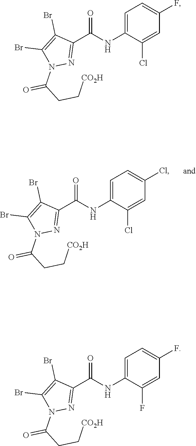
C1=C(NC(C2=NN(C(CC[CO2H])=O)C(Br)=C2Br)=O)C(Cl)=CC(Cl)=C1.C1=C(NC(C2=NN(C(CC[CO2H])=O)C(Br)=C2Br)=O)C(Cl)=CC(F)=C1.C1=C(NC(C2=NN(C(CC[CO2H])=O)C(Br)=C2Br)=O)C(F)=CC(F)=C1
